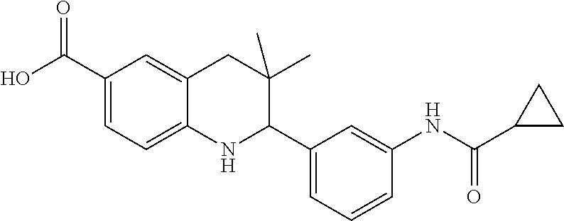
OC(C1=CC=C2C(=C1)CC(C)(C)C(C1=CC=CC(NC(C3CC3)=O)=C1)N2)=O
